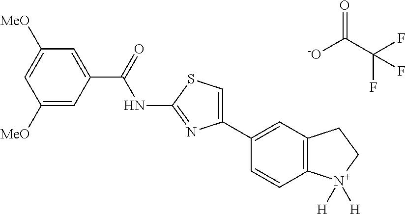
C1(C2=CSC(NC(C3=CC([MeO])=CC([MeO])=C3)=O)=N2)=CC2=C(C=C1)[N+]([H])([H])CC2.[-O]C(C(F)(F)F)=O
